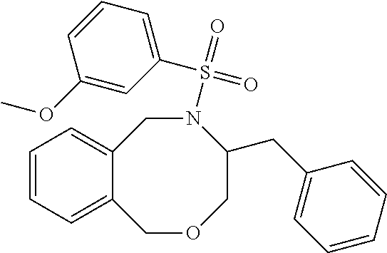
C12=CC=CC=C1COCC(CC1=CC=CC=C1)N(S(=O)(=O)C1=CC=CC(OC)=C1)C2
